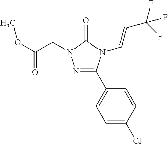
O(C(CN1N=C(C2=CC=C(Cl)C=C2)N(C=CC(F)(F)F)C1=O)=O)C
